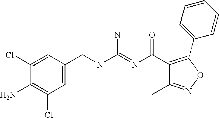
C1(Cl)=CC(CNC(=NC(=O)C2=C(C3=CC=CC=C3)ON=C2C)N)=CC(Cl)=C1N
